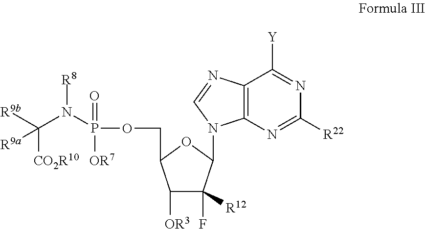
C12=C(N=C([R22])N=C1[Y])N(C1C(F)([R12])C([OR3])C(COP(N(C([R9b])([CO2R10])[R9a])[R8])(=O)[OR7])O1)C=N2
